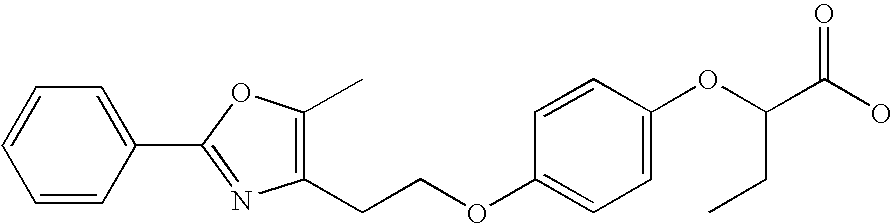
C1=CC(C2=NC(CCOC3=CC=C(OC(C(O)=O)CC)C=C3)=C(C)O2)=CC=C1
